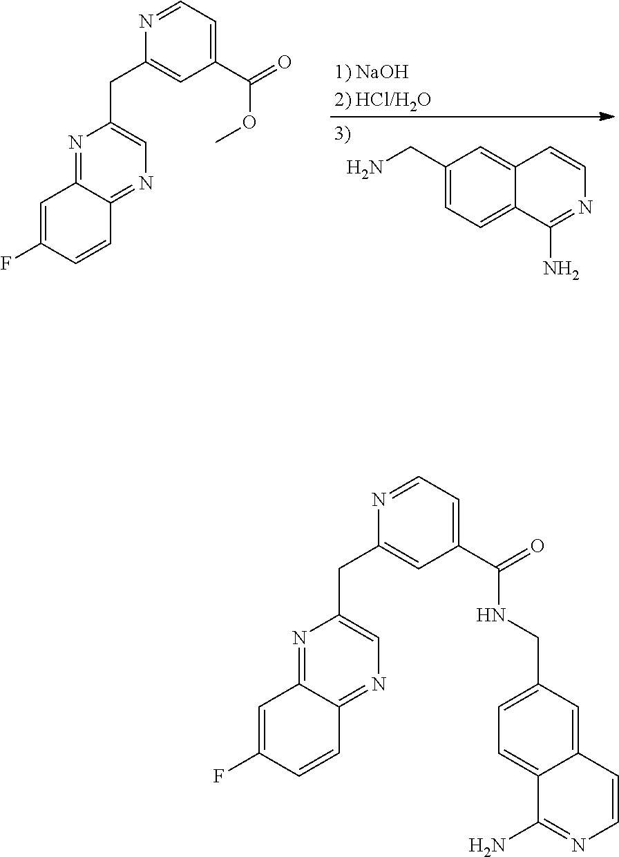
[1) NaOH2) HCl/H2O].C1(CN)=CC=C2C(=C1)C=CN=C2N.N1=C2C(=NC=C1CC1=CC(C(OC)=O)=CC=N1)C=CC(F)=C2.N1=C2C(=NC=C1CC1=CC(C(NCC3=CC=C4C(=C3)C=CN=C4N)=O)=CC=N1)C=CC(F)=C2
